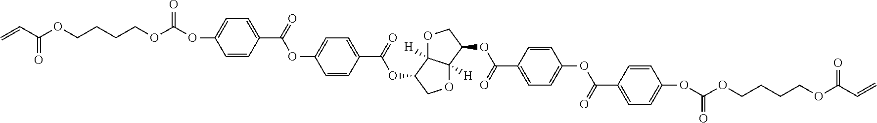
C=CC(OCCCCOC(OC1=CC=C(C(=O)OC2=CC=C(C(=O)OC3C4([H])C([H])(OC3)C(OC(C3=CC=C(OC(C5=CC=C(OC(OCCCCOC(C=C)=O)=O)C=C5)=O)C=C3)=O)CO4)C=C2)C=C1)=O)=O
